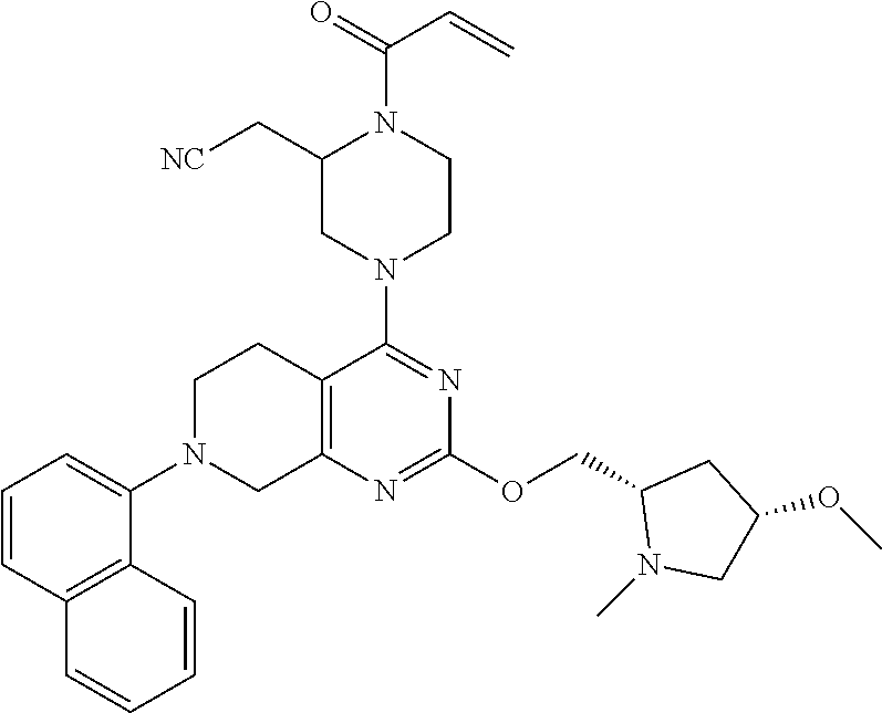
C12=C(N=C(OCC3N(C)CC(OC)C3)N=C1N1CCN(C(=O)C=C)C(C[NC])C1)CN(C1=CC=CC3=C1C=CC=C3)CC2
